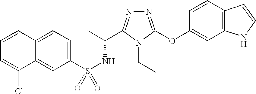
C1(S(NC(C)C2=NN=C(OC3=CC4=C(C=C3)C=CN4)N2CC)(=O)=O)=CC=C2C(=C1)C(Cl)=CC=C2
